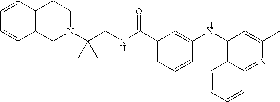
C1=CC2=C(C=C1)CCN(C(CNC(C1=CC=CC(NC3=C4C(=NC(C)=C3)C=CC=C4)=C1)=O)(C)C)C2
